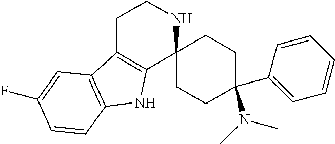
C1C2=C(C3(NC1)CCC(C1=CC=CC=C1)(N(C)C)CC3)NC1=C2C=C(F)C=C1
